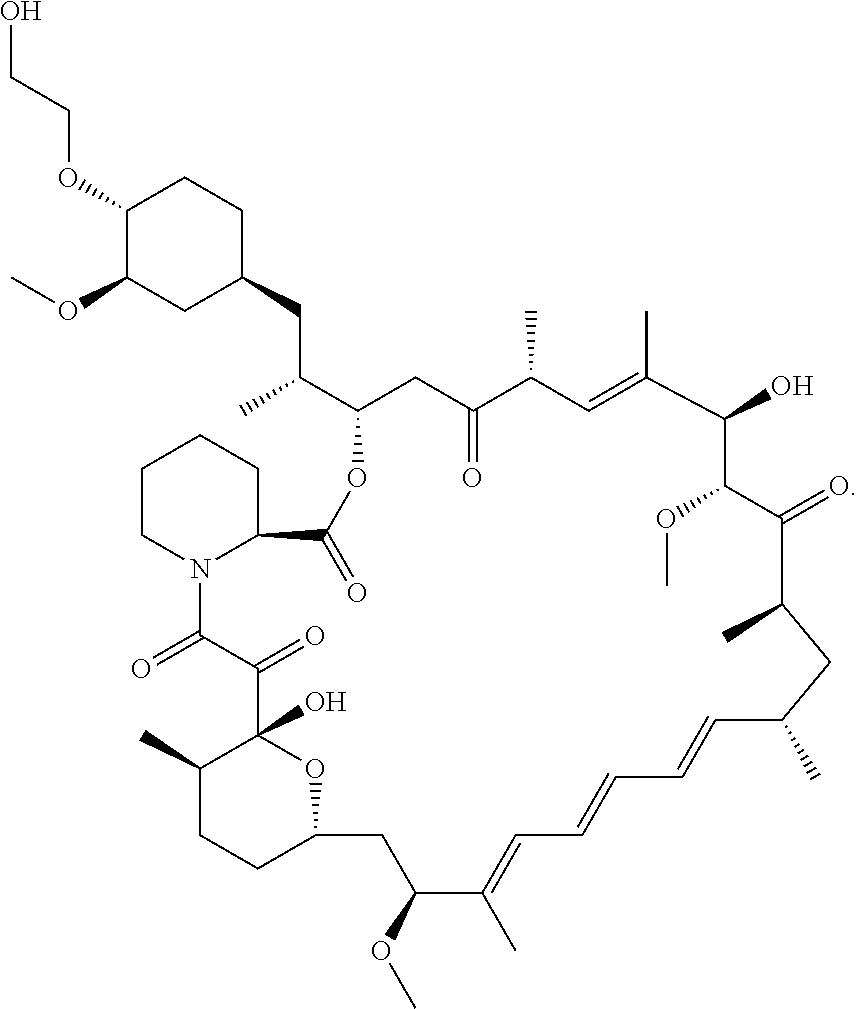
C1(OCCO)C(OC)CC(CC(C)C2CC(=O)C(C)C=C(C)C(O)C(OC)C(=O)C(C)CC(C)C=CC=CC=C(C)C(OC)CC3CCC(C)C(O)(C(=O)C(=O)N4CCCCC4C(=O)O2)O3)CC1
